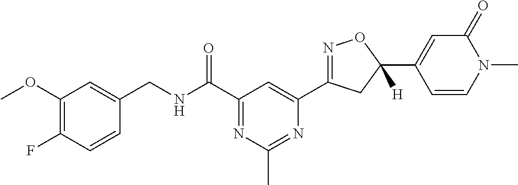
C1(CNC(C2=NC(C)=NC(C3=NOC(C4=CC(=O)N(C)C=C4)([H])C3)=C2)=O)=CC(OC)=C(F)C=C1
